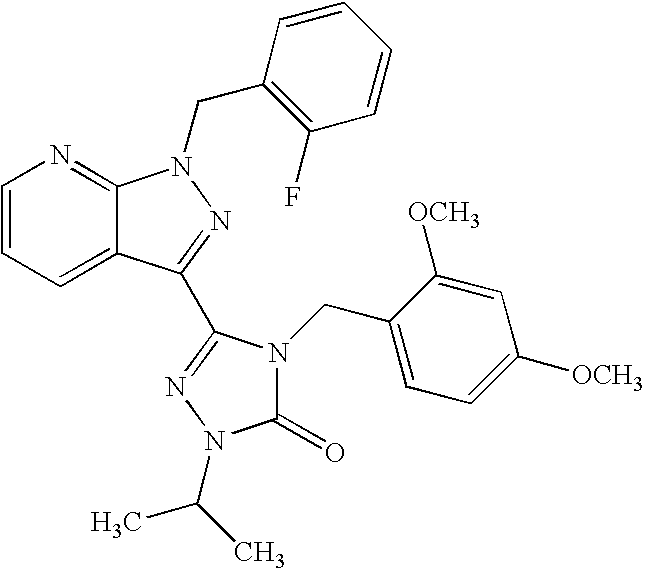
C1=CC=C2C(=N1)N(CC1=C(F)C=CC=C1)N=C2C1=NN(C(C)C)C(=O)N1CC1=CC=C([OCH3])C=C1[OCH3]
